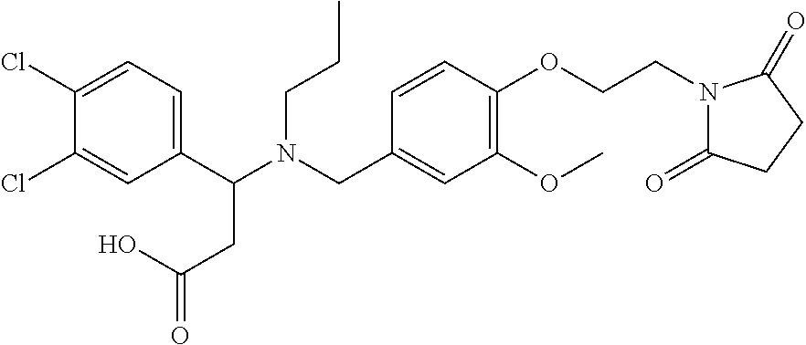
N(CC1=CC(OC)=C(OCCN2C(=O)CCC2=O)C=C1)(C(C1=CC=C(Cl)C(Cl)=C1)CC(=O)O)CCC
